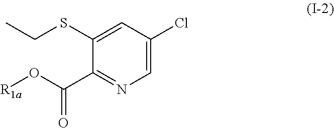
S(C1=CC(Cl)=CN=C1C(O[R1a])=O)CC
